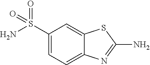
C1(S(N)(=O)=O)=CC=C2C(=C1)SC(N)=N2
